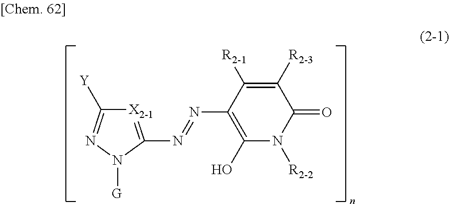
C1([R2-3])=C([R2-1])C(N=NC2=[X2-1]C([Y])=NN2[G])=C(O)N([R2-2])C1=O
